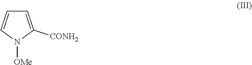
C1=C([CONH2])N([OMe])C=C1
